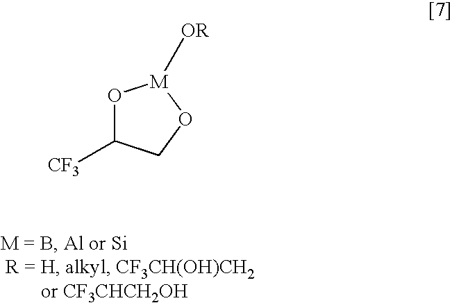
O1C([CF3])CO[M]1[OR]
